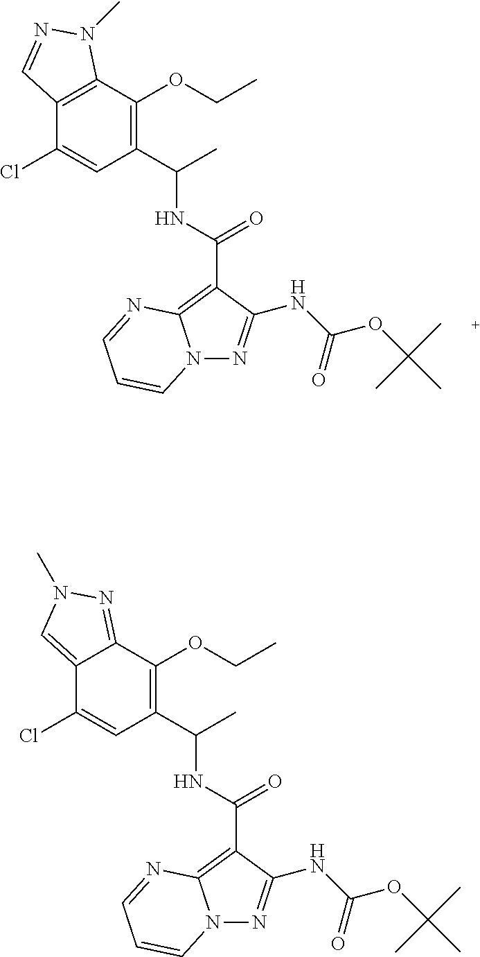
C1(Cl)=CC(C(C)NC(=O)C2=C3N(N=C2NC(OC(C)(C)C)=O)C=CC=N3)=C(OCC)C2=C1C=NN2C.C1(Cl)=CC(C(C)NC(=O)C2=C3N(N=C2NC(OC(C)(C)C)=O)C=CC=N3)=C(OCC)C2=NN(C)C=C12
